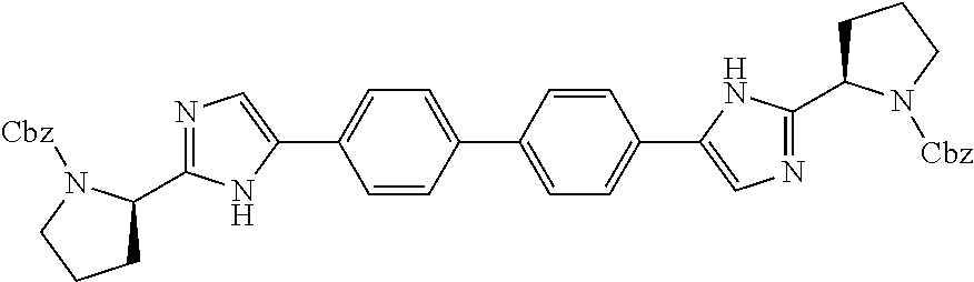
N1=C(C2CCCN2[Cbz])NC(C2=CC=C(C3=CC=C(C4=CN=C(C5CCCN5[Cbz])N4)C=C3)C=C2)=C1
